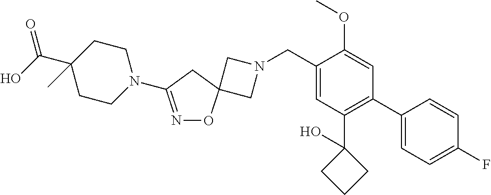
C1N(CC2=CC(C3(O)CCC3)=C(C3=CC=C(F)C=C3)C=C2OC)CC12ON=C(N1CCC(C(O)=O)(C)CC1)C2
